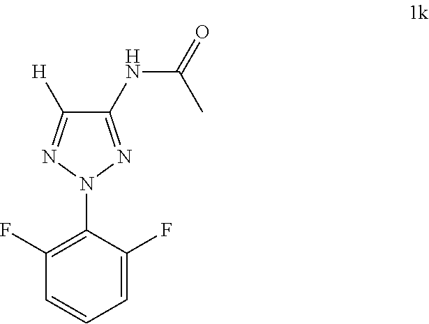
C1(NC(C)=O)=NN(C2=C(F)C=CC=C2F)N=C1[H]
